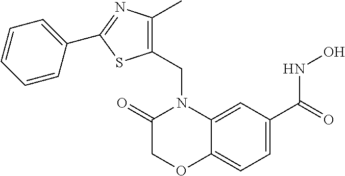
C1=C(C(=O)NO)C=C2C(=C1)OCC(=O)N2CC1=C(C)N=C(C2=CC=CC=C2)S1
